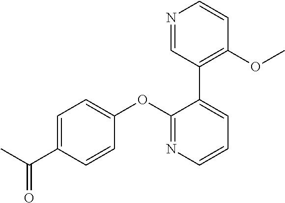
C1=C(C(C)=O)C=CC(OC2=NC=CC=C2C2=C(OC)C=CN=C2)=C1
